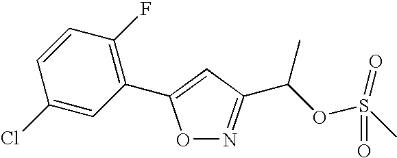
C1(Cl)=CC(C2=CC(C(OS(C)(=O)=O)C)=NO2)=C(F)C=C1
